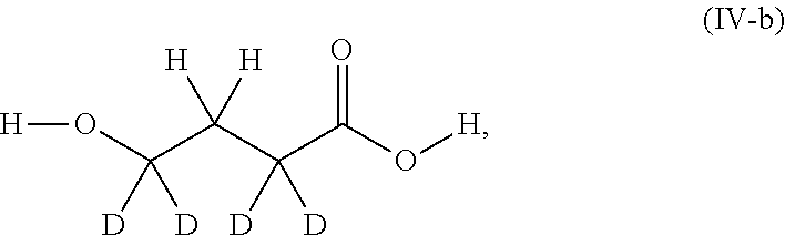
O(C(C(C(C(O[H])=O)([D])[D])([H])[H])([D])[D])[H]
